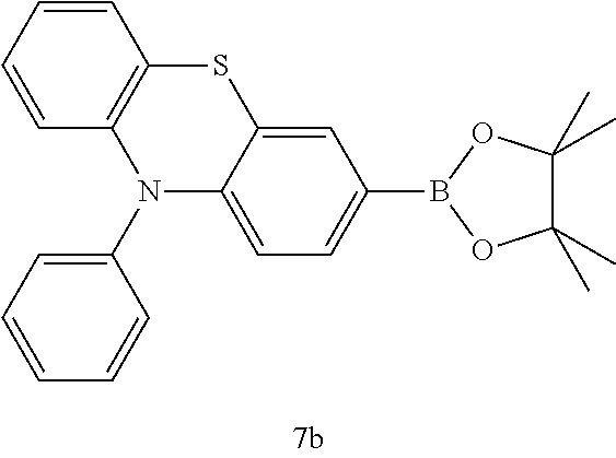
C1=CC=CC2=C1SC1=CC(B3OC(C)(C)C(C)(C)O3)=CC=C1N2C1=CC=CC=C1
